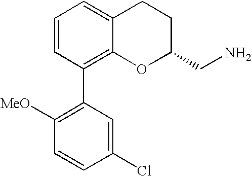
C1=CC(C2=C([MeO])C=CC(Cl)=C2)=C2C(=C1)CCC(CN)O2
